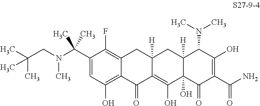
C1(C(C)(C)N(CC(C)(C)C)C)=CC(O)=C2C(=C1F)CC1([H])C(=C(O)C3(O)C([H])(C1)C(N(C)C)C(O)=C(C(N)=O)C3=O)C2=O
